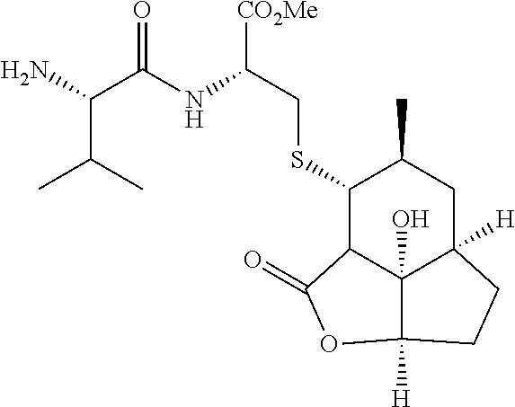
C1(SCC(NC(C(N)C(C)C)=O)[CO2Me])C2C3(O)C([H])(CC1C)CCC3([H])OC2=O
